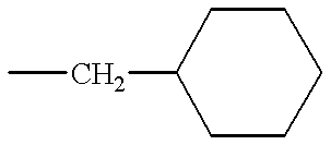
CCC1CCCCC1
